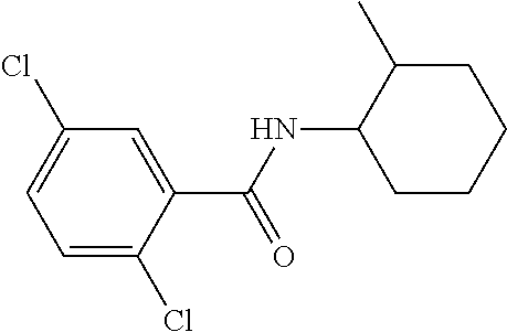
C1(Cl)=CC=C(Cl)C(C(NC2C(C)CCCC2)=O)=C1
